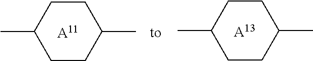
CC1CCC(C)CC1.[A11].CC1CCC(C)CC1.[A13]
